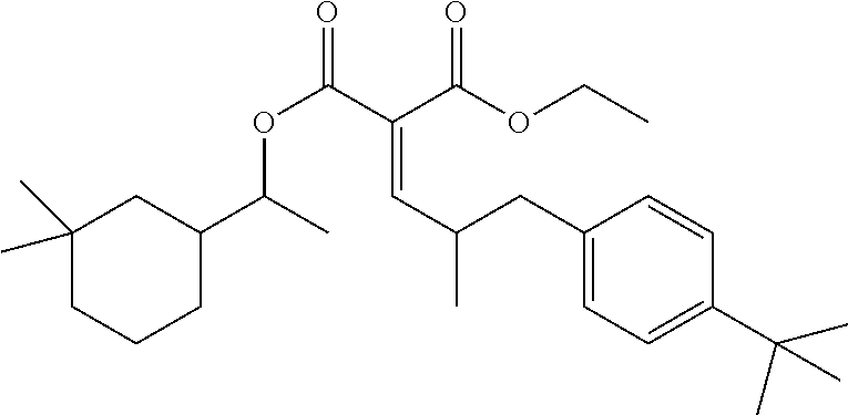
C(=CC(CC1=CC=C(C(C)(C)C)C=C1)C)(C(OC(C)C1CC(C)(C)CCC1)=O)C(OCC)=O
